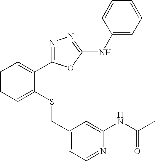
C1(CSC2=CC=CC=C2C2=NN=C(NC3=CC=CC=C3)O2)=CC=NC(NC(=O)C)=C1
